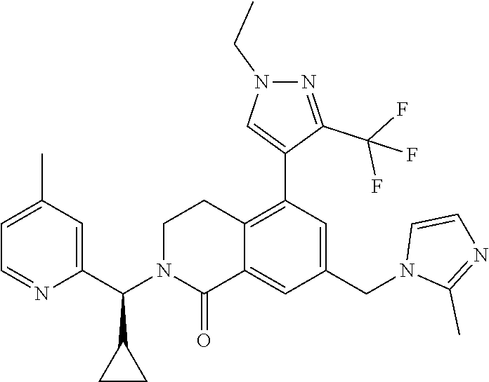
C1(C(N2C(=O)C3=CC(CN4C(C)=NC=C4)=CC(C4=CN(CC)N=C4C(F)(F)F)=C3CC2)C2CC2)=CC(C)=CC=N1
